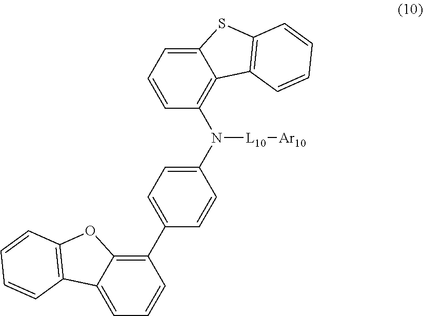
C1=CC(N(C2=CC=C(C3=C4C(=CC=C3)C3=C(O4)C=CC=C3)C=C2)[L10][Ar10])=C2C(=C1)SC1=C2C=CC=C1
